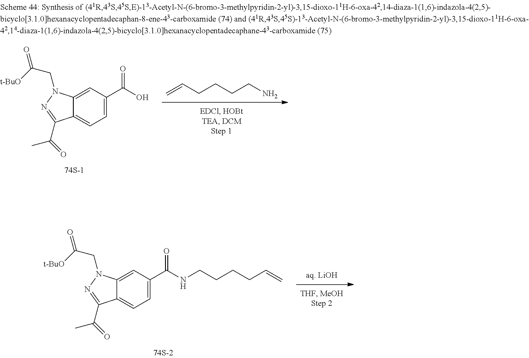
C12=CC=C(C(NCCCCC=C)=O)C=C1N(CC(=O)[t-BuO])N=C2C(C)=O.C=CCCCCN.C12=CC=C(C(O)=O)C=C1N(CC(=O)[t-BuO])N=C2C(C)=O
